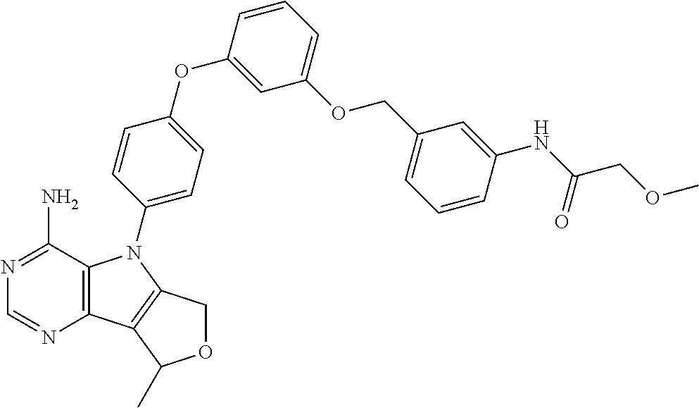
C12=C(C(N)=NC=N1)N(C1=CC=C(OC3=CC(OCC4=CC=CC(NC(COC)=O)=C4)=CC=C3)C=C1)C1=C2C(C)OC1
